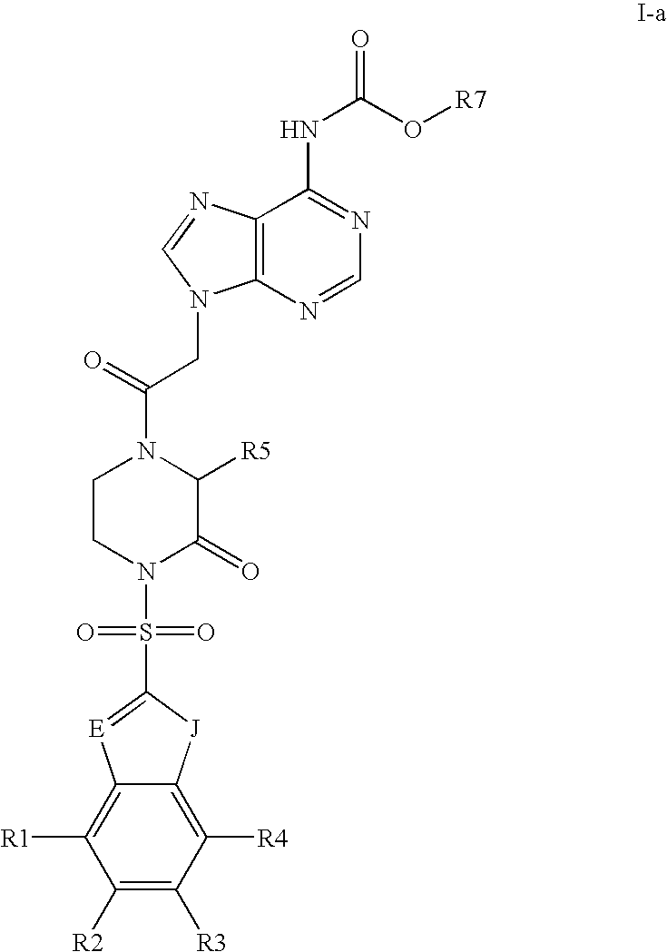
N1=CN=C(NC(O[R7])=O)C2=C1N(CC(N1CCN(S(C3=[E]C4=C([R1])C([R2])=C([R3])C([R4])=C4[J]3)(=O)=O)C(=O)C1[R5])=O)C=N2
